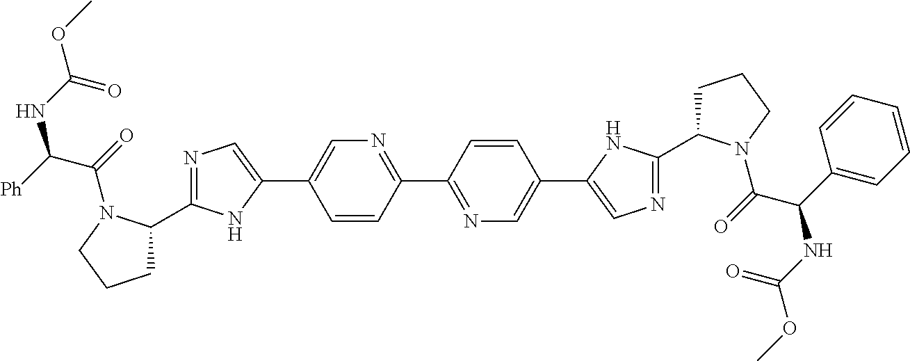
N1=C(C2CCCN2C(=O)C([Ph])NC(OC)=O)NC(C2=CN=C(C3=NC=C(C4=CN=C(C5CCCN5C(=O)C(C5=CC=CC=C5)NC(OC)=O)N4)C=C3)C=C2)=C1
